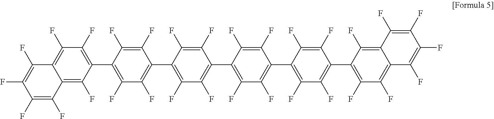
C1(F)=C(F)C2=C(F)C(C3=C(F)C(F)=C(C4=C(F)C(F)=C(C5=C(F)C(F)=C(C6=C(F)C(F)=C(C7=C(F)C(F)=C8C(=C7F)C(F)=C(F)C(F)=C8F)C(F)=C6F)C(F)=C5F)C(F)=C4F)C(F)=C3F)=C(F)C(F)=C2C(F)=C1F
